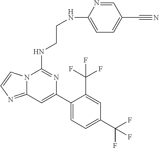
C12=NC=CN1C(NCCNC1=CC=C(C#N)C=N1)=NC(C1=CC=C(C(F)(F)F)C=C1C(F)(F)F)=C2
